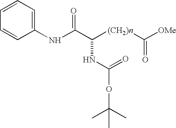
C1=CC(NC(C([(CH2)n]C([OMe])=O)NC(=O)OC(C)(C)C)=O)=CC=C1
